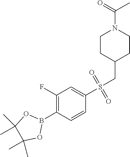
C1(F)=C(B2OC(C)(C)C(C)(C)O2)C=CC(S(CC2CCN(C(=O)C)CC2)(=O)=O)=C1
